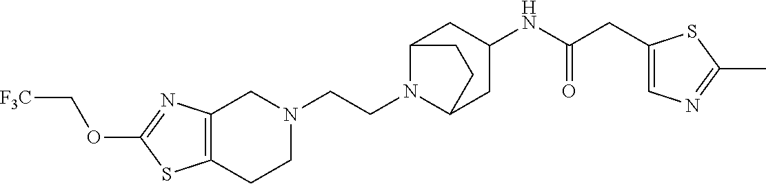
C12=C(N=C(OC[F3C])S1)CN(CCN1C3CC(NC(CC4=CN=C(C)S4)=O)CC1CC3)CC2
